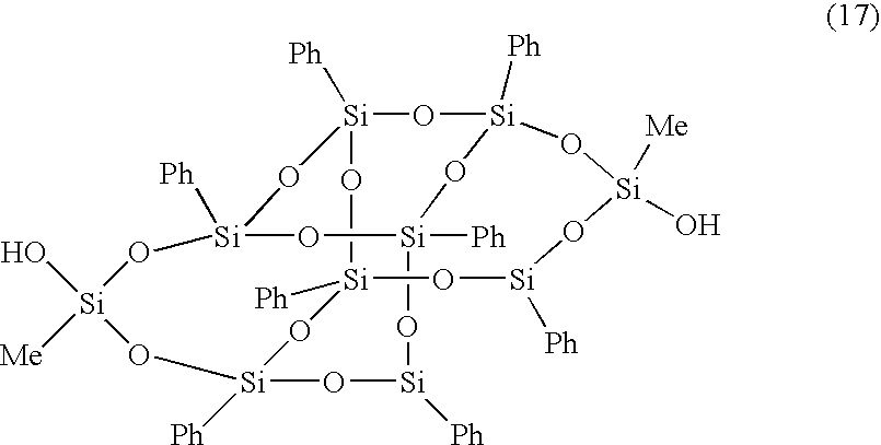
O1[Si]2([Ph])O[Si]3([Ph])O[Si]([Ph])O[Si]4([Ph])O[Si]([Ph])(O[Si]([Me])(O)O3)O[Si]1([Ph])O[Si]([Ph])(O4)O[Si]([Me])(O)O[Si]([Ph])O2
